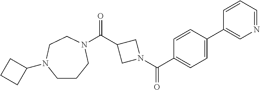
C1CCN(C(C2CN(C(C3=CC=C(C4=CN=CC=C4)C=C3)=O)C2)=O)CCN1C1CCC1
